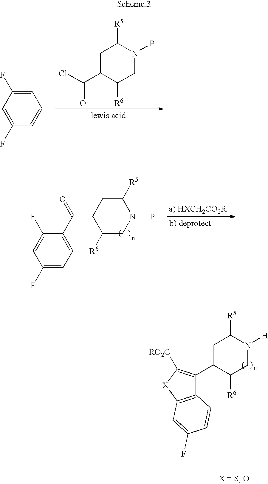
C1=C(F)C=C(F)C=C1.C1C(C(Cl)=O)C([R6])CN(P)C1[R5].C1(F)=CC(F)=CC=C1C(=O)C1C([R6])CN(P)C([R5])C1.C1C(C2=C([RO2C])[X]C3=C2C=CC(F)=C3)C([R6])CN([H])C1[R5]
